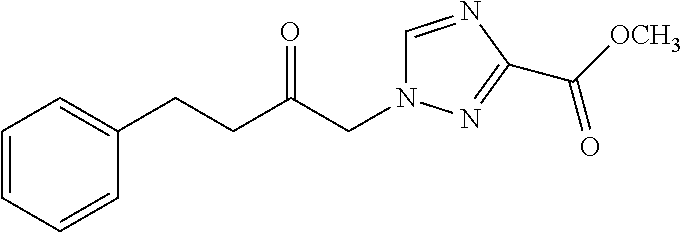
C1=CC=CC=C1CCC(CN1C=NC(C([OCH3])=O)=N1)=O
